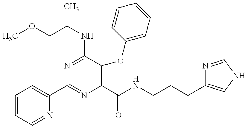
C1=CC=NC(C2=NC(C(=O)NCCCC3=CNC=N3)=C(OC3=CC=CC=C3)C(NC(COC)C)=N2)=C1
